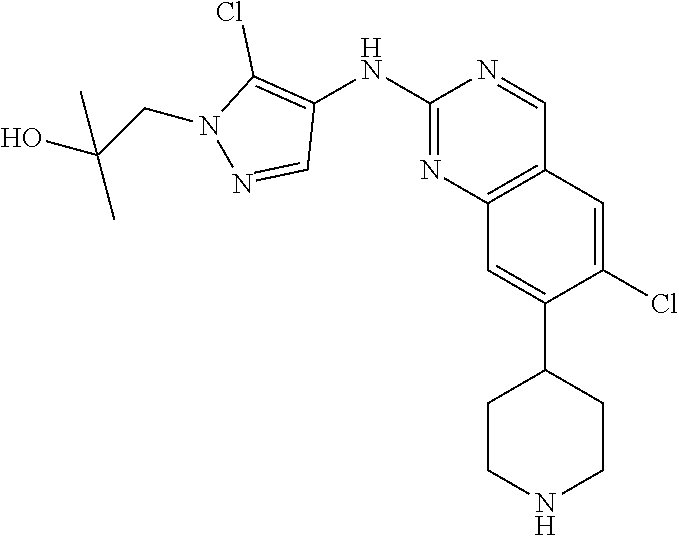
C12=C(C=C(Cl)C(C3CCNCC3)=C1)C=NC(NC1=C(Cl)N(CC(O)(C)C)N=C1)=N2
